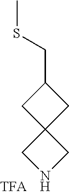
C1(CSC)CC2(C1)CNC2
